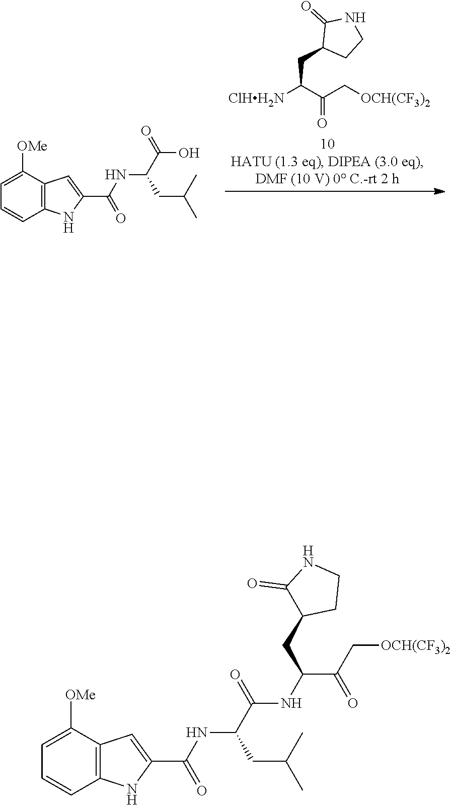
[ClHH2N]C(C(C[OCH(CF3)2])=O)CC1CCNC1=O.C12=C(C([OMe])=CC=C1)C=C(C(NC(C(=O)O)CC(C)C)=O)N2.C12=C(C([OMe])=CC=C1)C=C(C(NC(C(=O)NC(CC1C(=O)NCC1)C(C[OCH(CF3)2])=O)CC(C)C)=O)N2
